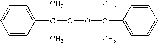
C1=CC(C(OOC(C2=CC=CC=C2)(C)C)(C)C)=CC=C1
